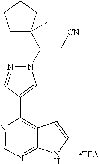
C1(C(N2N=CC(C3=C4C(=NC=N3)NC=C4)=C2)C[CN])(C)CCCC1.[TFA]
